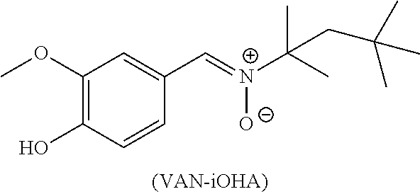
C1(OC)=C(O)C=CC(C=[N+]([O-])C(C)(C)CC(C)(C)C)=C1
